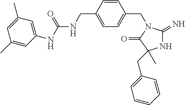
N1C(=N)N(CC2=CC=C(CNC(NC3=CC(C)=CC(C)=C3)=O)C=C2)C(=O)C1(CC1=CC=CC=C1)C
